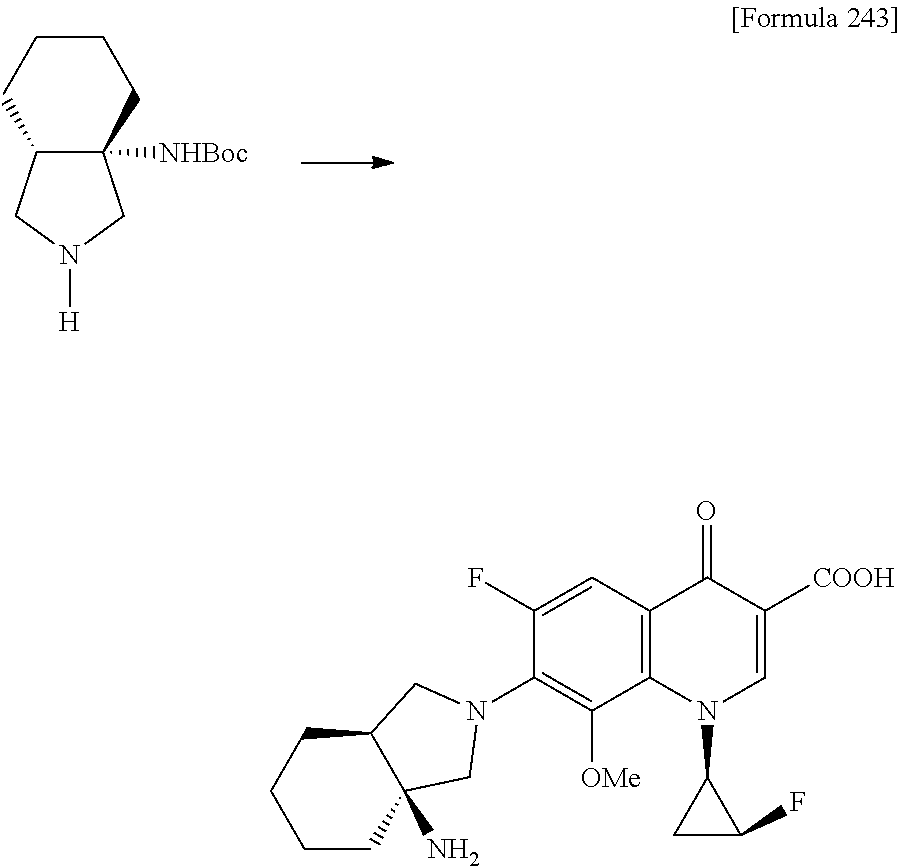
[H]N1CC2([NHBoc])C(C1)CCCC2.C1CC2(N)C(CC1)CN(C1=C([OMe])C3=C(C=C1F)C(=O)C([COOH])=CN3C1CC1F)C2
